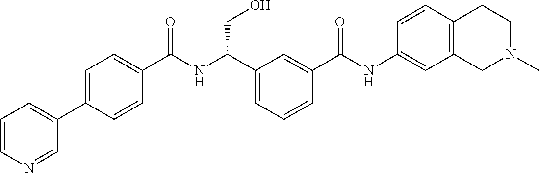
C1(C2=CC=CN=C2)=CC=C(C(NC(C2=CC=CC(C(NC3=CC4=C(C=C3)CCN(C)C4)=O)=C2)CO)=O)C=C1
